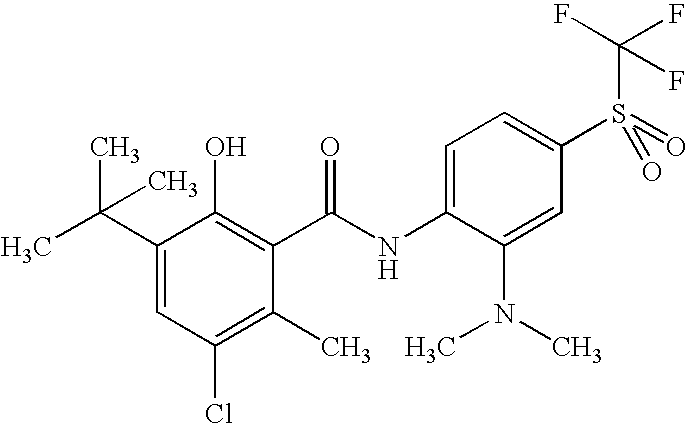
C1(C(C)(C)C)=CC(Cl)=C(C)C(C(NC2=CC=C(S(=O)(C(F)(F)F)=O)C=C2N(C)C)=O)=C1O
